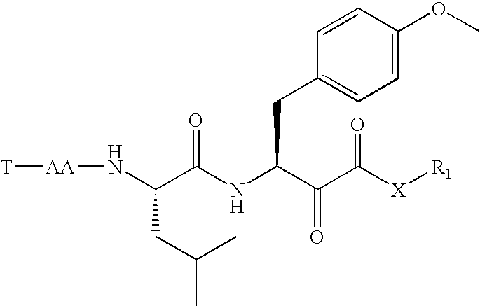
N(C(C(NC(C(C([X][R1])=O)=O)CC1=CC=C(OC)C=C1)=O)CC(C)C)[AA][T]
